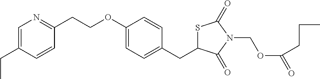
C1=C(CC)C=CC(CCOC2=CC=C(CC3SC(=O)N(COC(=O)CCC)C3=O)C=C2)=N1
